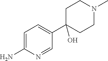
C1=C(N)N=CC(C2(O)CCN(C)CC2)=C1
